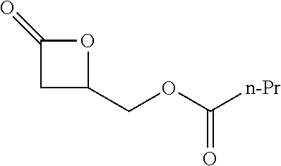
C1C(COC([n-Pr])=O)OC1=O
